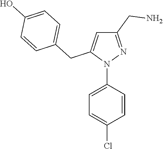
N1(C2=CC=C(Cl)C=C2)N=C(CN)C=C1CC1=CC=C(O)C=C1
